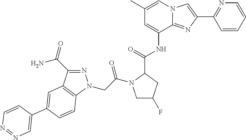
N1=C(C(=O)N)C2=C(N1CC(=O)N1CC(F)CC1C(=O)NC1=CC(C)=CN3C1=NC(C1=NC=CC=C1)=C3)C=CC(C1=CN=NC=C1)=C2
